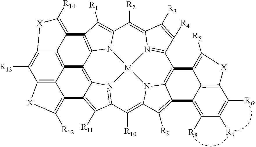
C12=C3N4=C5C([R10])=C6N7C8=C(C9=N%10C(=C([R2])C%11=C([R1])C(=C1N%11[M]%1074)C1=C([R14])[X]C4=C([R13])C7=C(C2=C14)C(=C([R12])[X]7)C3=C5[R11])C([R3])=C9[R4])C1=C([R5])[X]C2=C1C(=C([R8])C([R7])=C2[R6])C8=C6[R9]
